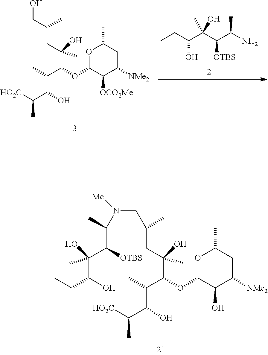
C(CC(O)(C(OC1C(O)C([NMe2])CC(C)O1)C(C)C(O)C([HO2C])C)C)(C)CN([Me])C(C(C(O)(C(O)CC)C)[OTBS])C.CCC(C(C(C(N)C)[OTBS])(C)O)O.OCC(CC(O)(C(OC1C([OCO2Me])C([NMe2])CC(C)O1)C(C)C(O)C([HO2C])C)C)C
